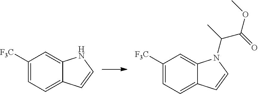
C1([F3C])=CC=C2C(=C1)NC=C2.C1([F3C])=CC=C2C(=C1)N(C(C)C(=O)OC)C=C2
